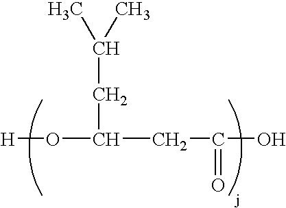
O(C(CC(=O)O)CC(C)C)[H]
